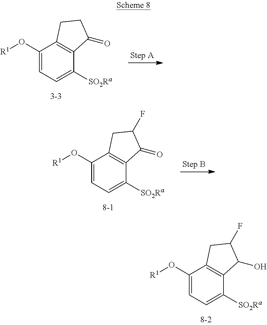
C1(O[R1])=CC=C([SO2Ra])C2=C1CCC2=O.C1(O[R1])=CC=C([SO2Ra])C2=C1CC(F)C2=O.C1(O[R1])=CC=C([SO2Ra])C2=C1CC(F)C2O
